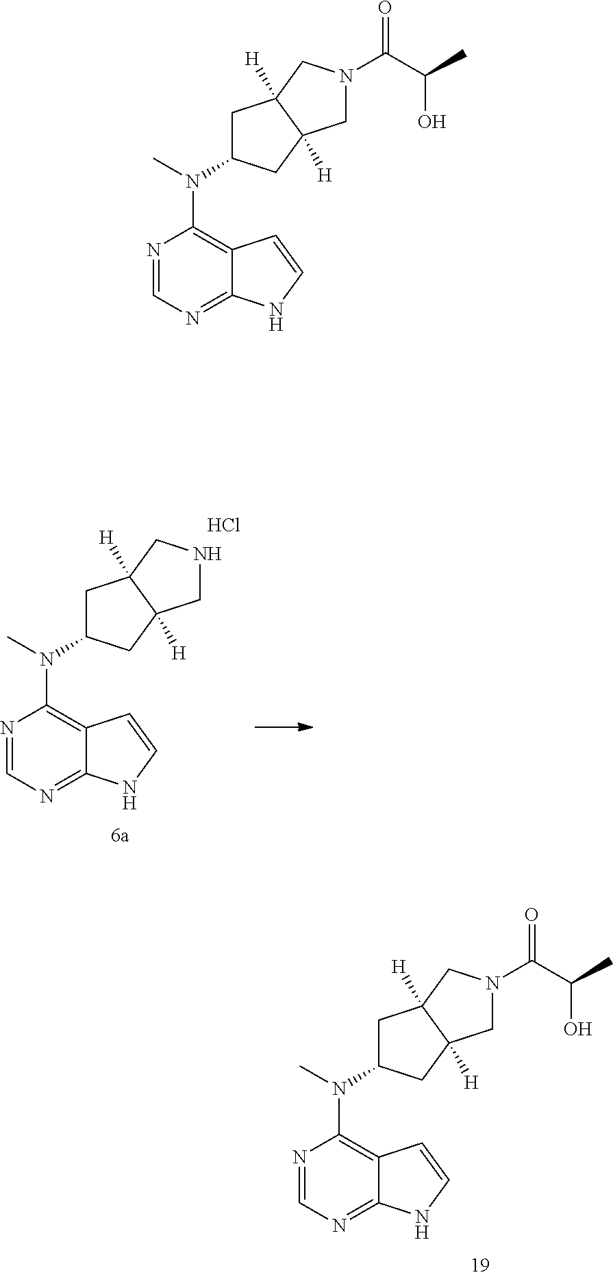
N1=CN=C2C(=C1N(C)C1CC3([H])C([H])(C1)CNC3)C=CN2.Cl.N1=CN=C2C(=C1N(C)C1CC3([H])C([H])(C1)CN(C(C(C)O)=O)C3)C=CN2.N1=CN=C2C(=C1N(C)C1CC3([H])C([H])(C1)CN(C(C(C)O)=O)C3)C=CN2
